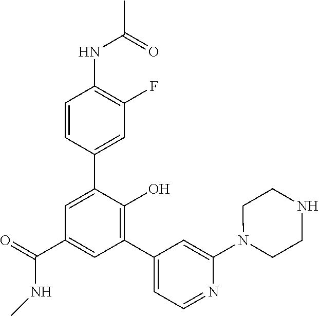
C1=CC(C2=CC(C(=O)NC)=CC(C3=CC=NC(N4CCNCC4)=C3)=C2O)=CC(F)=C1NC(=O)C
